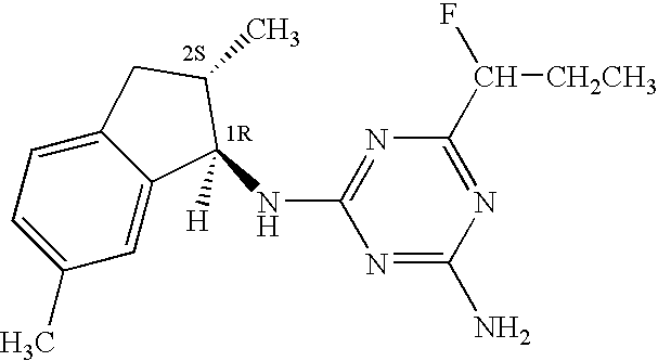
C1(C)=CC=C2C(=C1)C([H])(NC1=NC(C(F)[CH2CH3])=NC(N)=N1)C(C)C2
